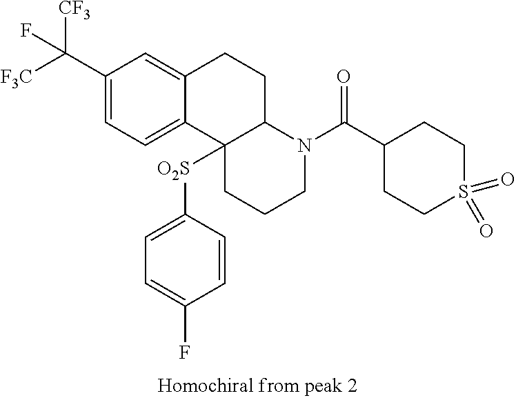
C(C1=CC=C2C(=C1)CCC1C2([O2S]C2=CC=C(F)C=C2)CCCN1C(C1CCS(=O)(=O)CC1)=O)([F3C])([CF3])F
